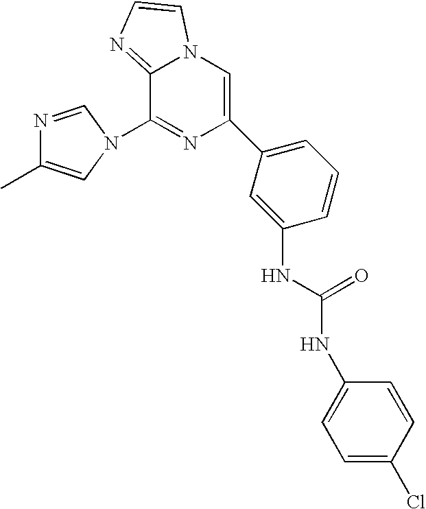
N1=CN(C2=NC(C3=CC=CC(NC(NC4=CC=C(Cl)C=C4)=O)=C3)=CN3C2=NC=C3)C=C1C
